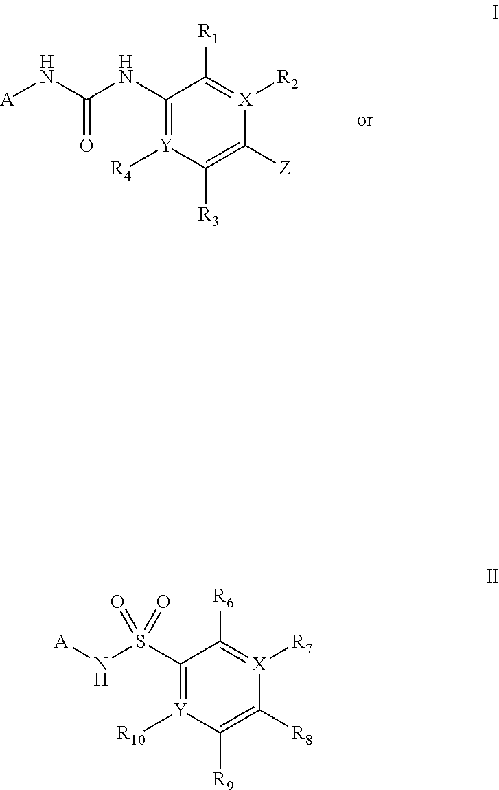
C1(NC(=O)N[A])=[Y]([R4])C([R3])=C([Z])[X]([R2])=C1[R1].C1(S(N[A])(=O)=O)=[Y]([R10])C([R9])=C([R8])[X]([R7])=C1[R6]
